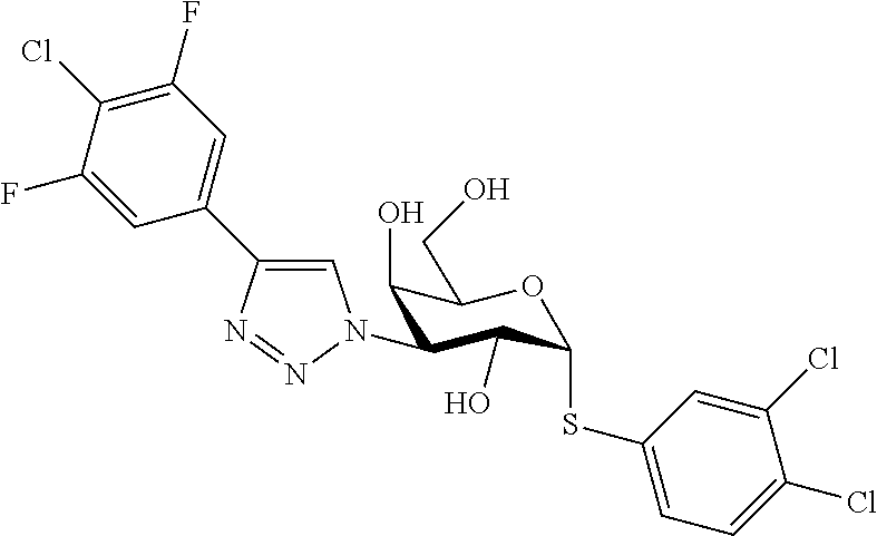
C1(O)C(N2C=C(C3=CC(F)=C(Cl)C(F)=C3)N=N2)C(O)C(SC2=CC=C(Cl)C(Cl)=C2)OC1CO
